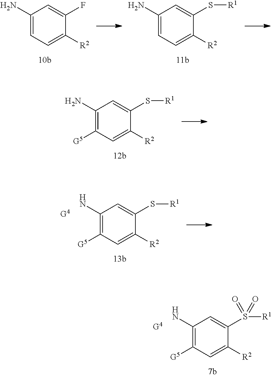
C1(N)=CC=C([R2])C(F)=C1.C1(N)=CC=C([R2])C(S[R1])=C1.C1(N)=C([G5])C=C([R2])C(S[R1])=C1.C1(N)=C([G5])C=C([R2])C(S[R1])=C1.[G4].C1(N)=C([G5])C=C([R2])C(S([R1])(=O)=O)=C1.[G4]
